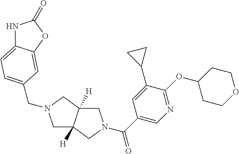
C1C2([H])C([H])(CN1CC1=CC=C3NC(=O)OC3=C1)CN(C(C1=CN=C(OC3CCOCC3)C(C3CC3)=C1)=O)C2
